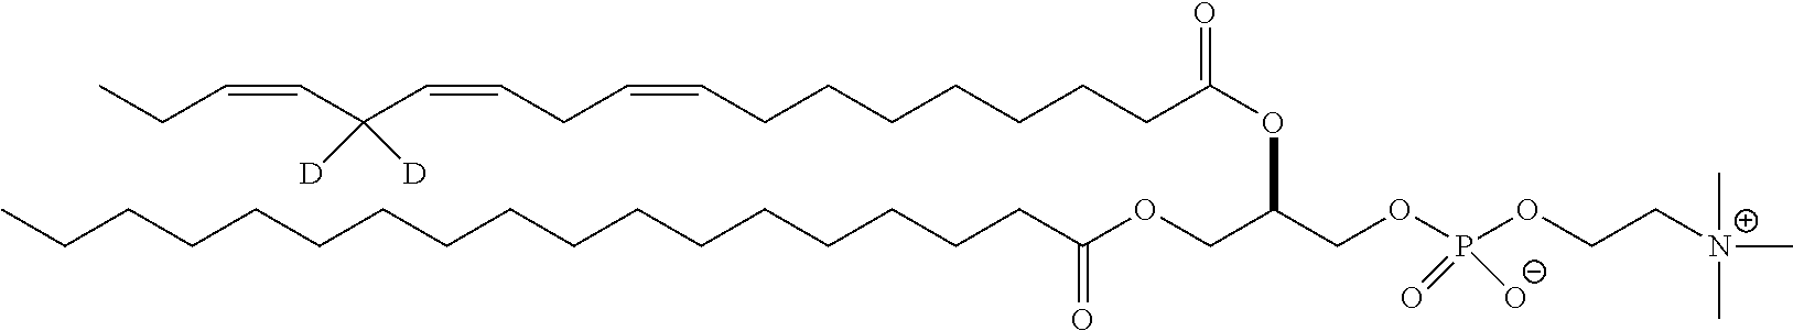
C(CCCC(OC(COC(CCCCCCCCCCCCCCCCC)=O)COP(OCC[N+](C)(C)C)(=O)[O-])=O)CCCC=CCC=CC(C=CCC)([D])[D]
